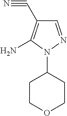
C1=NN(C2CCOCC2)C(N)=C1C#N
